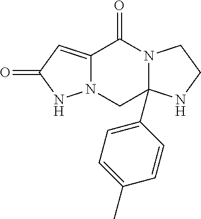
C12=CC(=O)NN1CC1(C3=CC=C(C)C=C3)N(C2=O)CCN1
